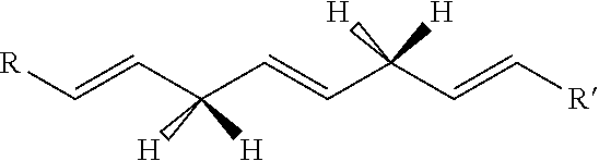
[R]C=CC(C=CC(C=C[R])([H])[H])([H])[H]
